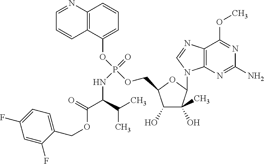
C1=C(OP(OCC2C(O)C(O)(C)C(N3C4=C(C(OC)=NC(N)=N4)N=C3)O2)(=O)NC(C(=O)OCC2=CC=C(F)C=C2F)C(C)C)C2=C(C=C1)N=CC=C2
